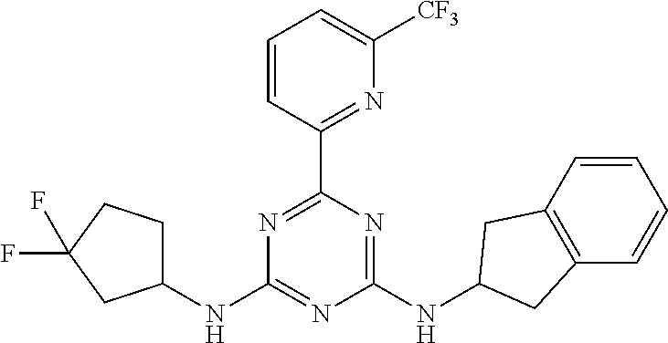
N1=C(C2=NC([CF3])=CC=C2)N=C(NC2CC3=C(C=CC=C3)C2)N=C1NC1CCC(F)(F)C1
